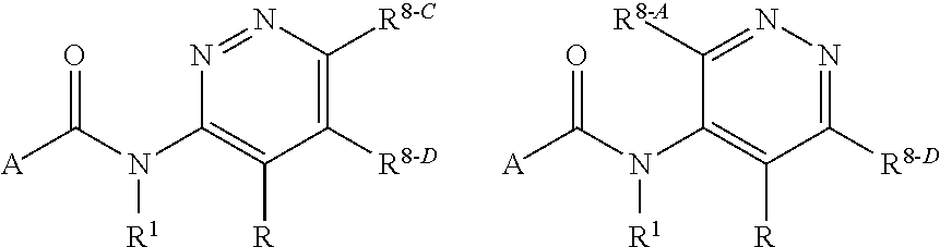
C1([R8-D])=C([R8-C])N=NC(N(C([A])=O)[R1])=C1[R].C1([R8-D])=NN=C([R8-A])C(N(C([A])=O)[R1])=C1[R]
